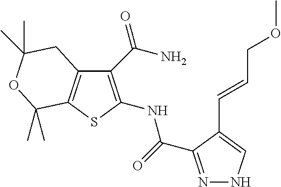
C12=C(SC(NC(=O)C3=NNC=C3C=CCOC)=C1C(N)=O)C(C)(C)OC(C)(C)C2
